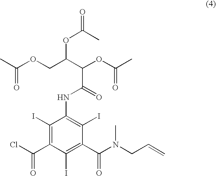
C1(I)=C(C(Cl)=O)C(I)=C(C(N(CC=C)C)=O)C(I)=C1NC(=O)C(OC(=O)C)C(OC(C)=O)COC(=O)C
